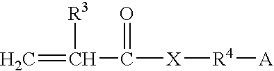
C=C([R3])C(=O)[X][R4][A]
